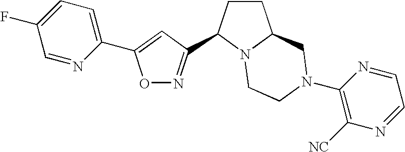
C1=NC(C2=CC(C3CCC4N3CCN(C3=C([NC])N=CC=N3)C4)=NO2)=CC=C1F
